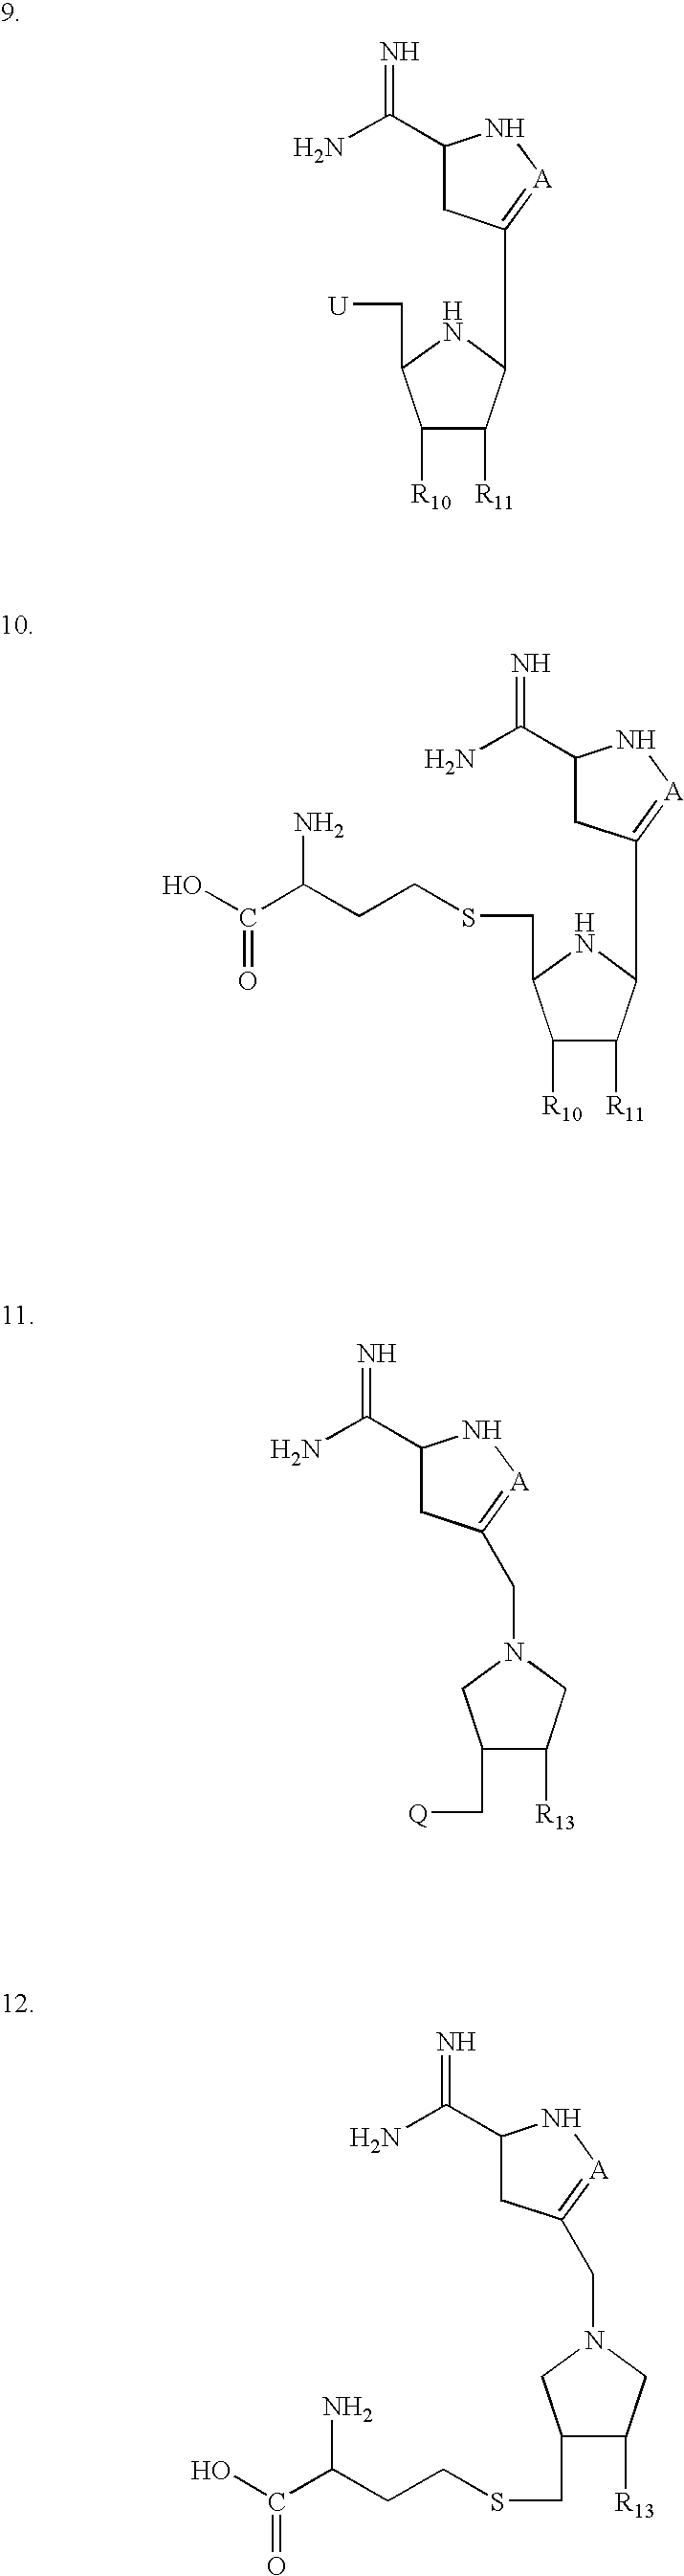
C1C(C(N)=N)N[A]=C1C1C([R11])C([R10])C(C[U])N1.C1C(C(N)=N)N[A]=C1C1C([R11])C([R10])C(CSCCC(C(O)=O)N)N1.C1C(C(N)=N)N[A]=C1CN1CC([R13])C(C[Q])C1.C1C(C(N)=N)N[A]=C1CN1CC([R13])C(CSCCC(C(O)=O)N)C1
